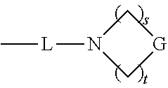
C1N([L]C)C[G]1
